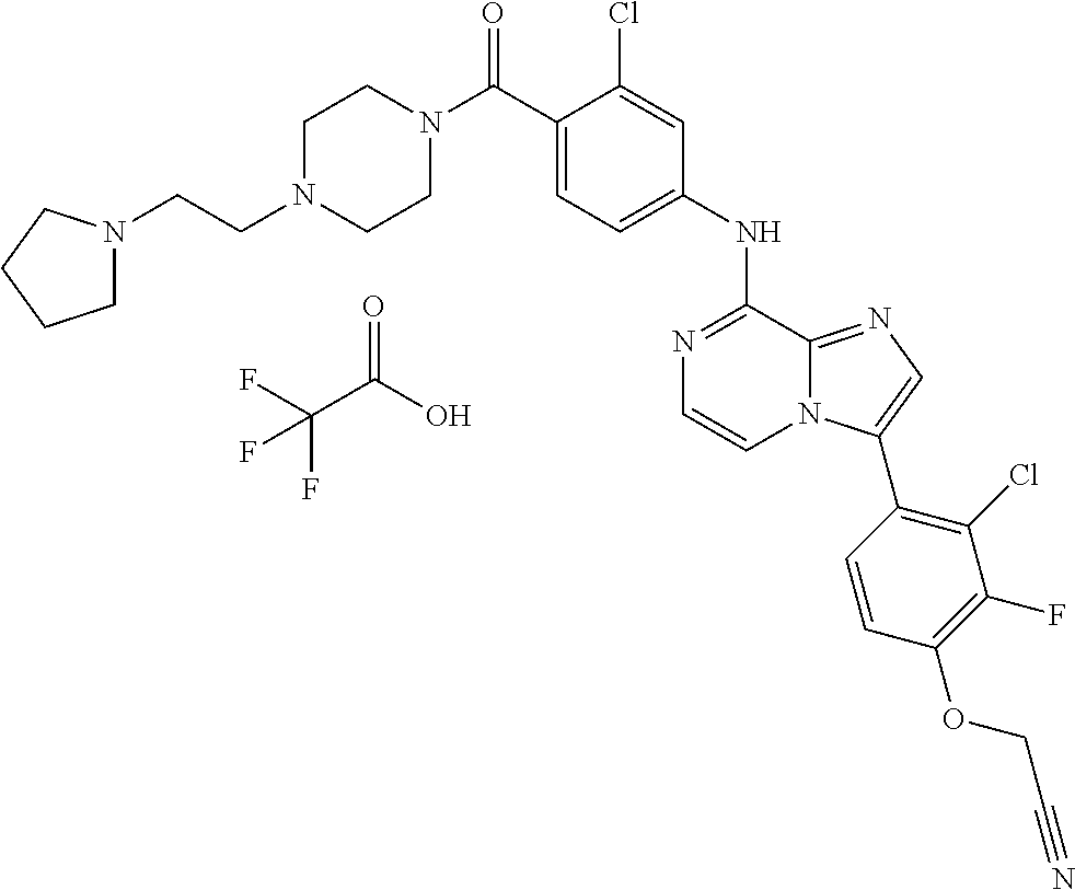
C1(NC2=NC=CN3C2=NC=C3C2=C(Cl)C(F)=C(OCC#N)C=C2)=CC=C(C(N2CCN(CCN3CCCC3)CC2)=O)C(Cl)=C1.O=C(O)C(F)(F)F
